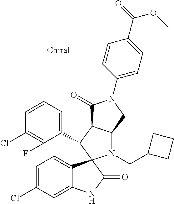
C1(C2C3C(N(CC4CCC4)C24C2=CC=C(Cl)C=C2NC4=O)CN(C2=CC=C(C(=O)OC)C=C2)C3=O)=CC=CC(Cl)=C1F
